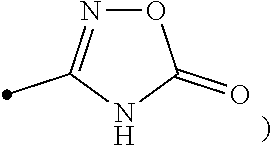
O1N=C(C)NC1=O
